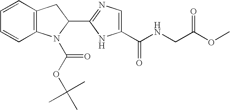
C12=C(C=CC=C1)CC(C1=NC=C(C(NCC(OC)=O)=O)N1)N2C(OC(C)(C)C)=O
